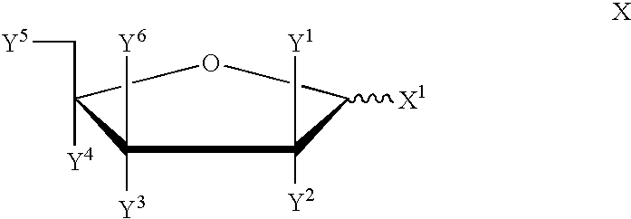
C1([Y3])([Y6])C([Y4])(C[Y5])OC([X1])C1([Y2])[Y1]
